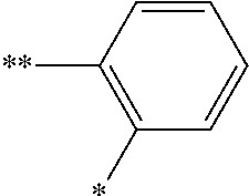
C1=CC(*)=C([**])C=C1
